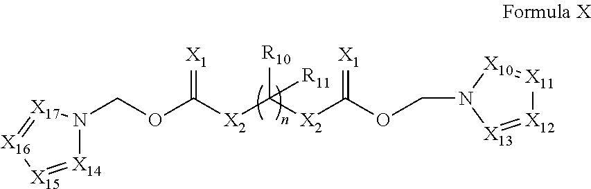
C(OC([X2]C([X2]C(OCN1[X10]=[X11][X12]=[X13]1)=[X1])([R10])[R11])=[X1])N1[X14]=[X15][X16]=[X17]1
